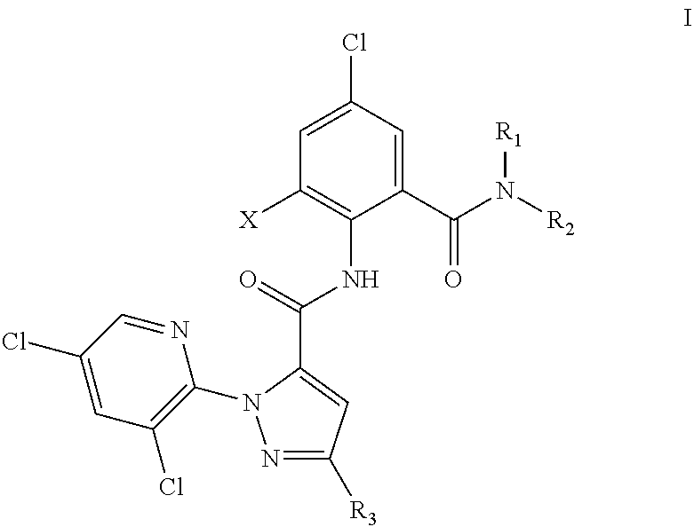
C1=C(Cl)C=C(C(N([R2])[R1])=O)C(NC(C2=CC([R3])=NN2C2=C(Cl)C=C(Cl)C=N2)=O)=C1[X]
